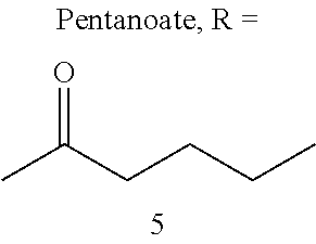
CC(=O)CCCC
